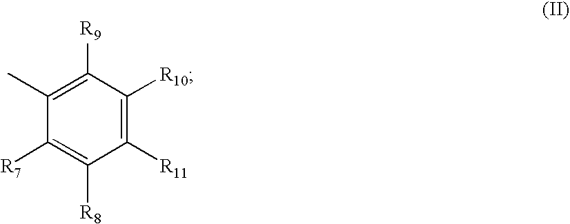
C1([R11])=C([R10])C([R9])=C(C)C([R7])=C1[R8]
